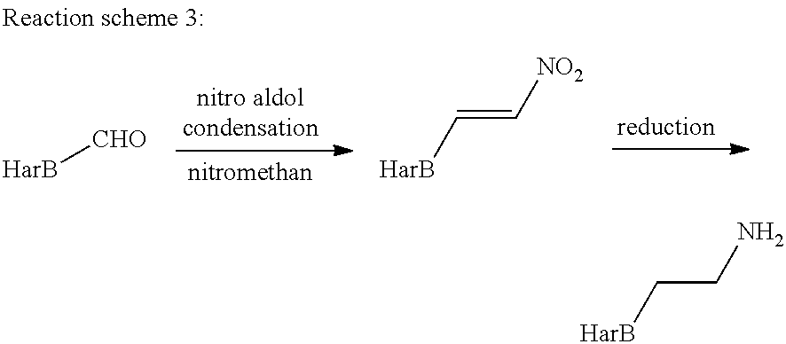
[HarB][CHO].C(=C[NO2])[HarB].C(CN)[HarB]
